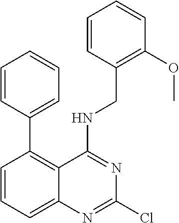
C1(C2=C3C(=CC=C2)N=C(Cl)N=C3NCC2=C(OC)C=CC=C2)=CC=CC=C1
